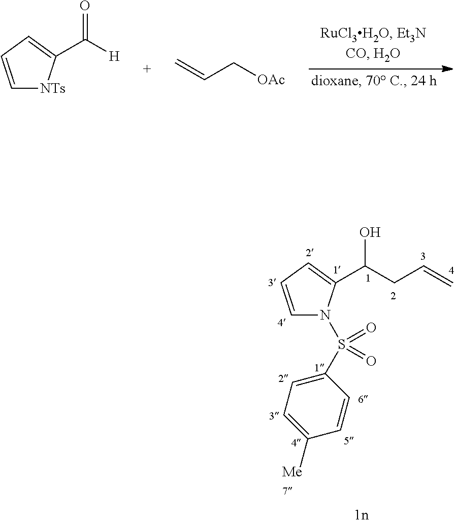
C(CC=C)(O)C1=CC=CN1S(C1=CC=C([Me])C=C1)(=O)=O.C=CC[OAc].C([H])(=O)C1=CC=C[NTs]1
